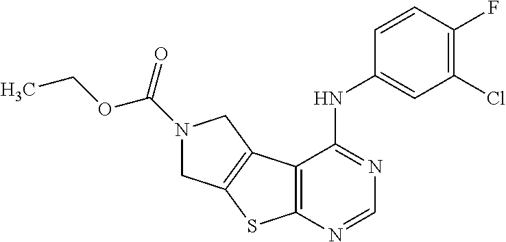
N1(C(OCC)=O)CC2=C(C1)C1=C(S2)N=CN=C1NC1=CC(Cl)=C(F)C=C1
